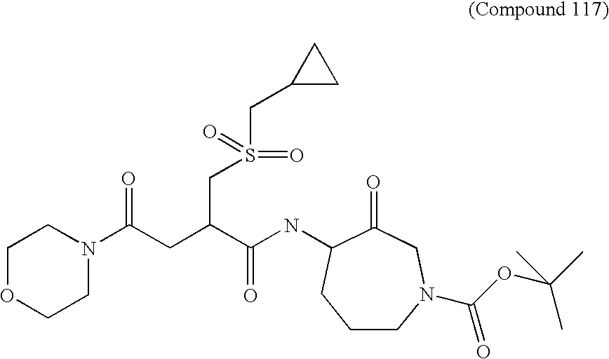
C1OCCN(C(CC(C(NC2C(=O)CN(C(OC(C)(C)C)=O)CCC2)=O)CS(CC2CC2)(=O)=O)=O)C1
